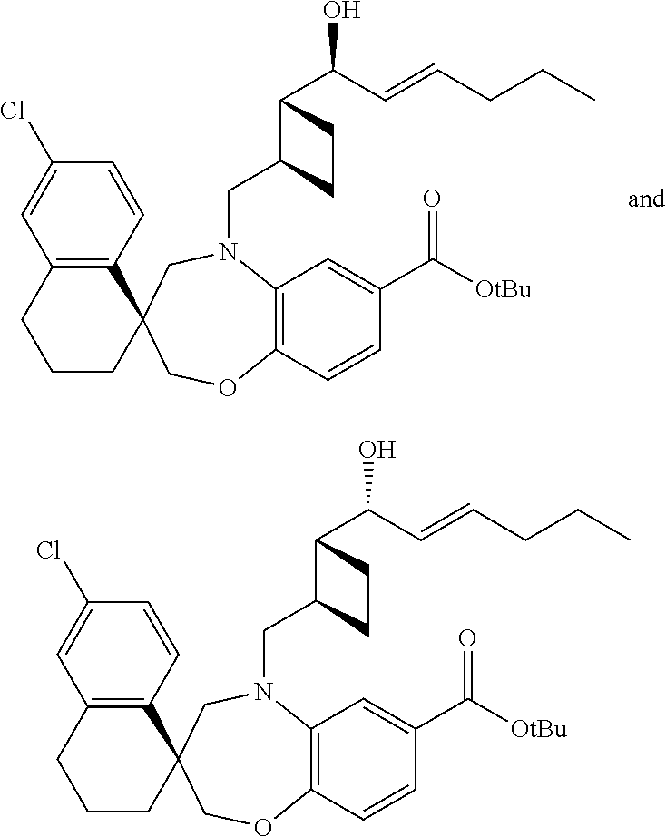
C12=C(C=CC(C([OtBu])=O)=C1)OCC1(CN2CC2C(C(O)C=CCCC)CC2)C2=C(CCC1)C=C(Cl)C=C2.C12=C(C=CC(C([OtBu])=O)=C1)OCC1(CN2CC2C(C(O)C=CCCC)CC2)C2=C(CCC1)C=C(Cl)C=C2
